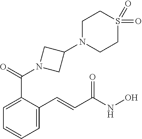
C1=C(C=CC(NO)=O)C(C(=O)N2CC(N3CCS(=O)(=O)CC3)C2)=CC=C1
